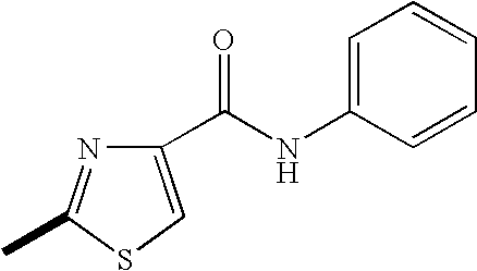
CC1=NC(C(=O)NC2=CC=CC=C2)=CS1
